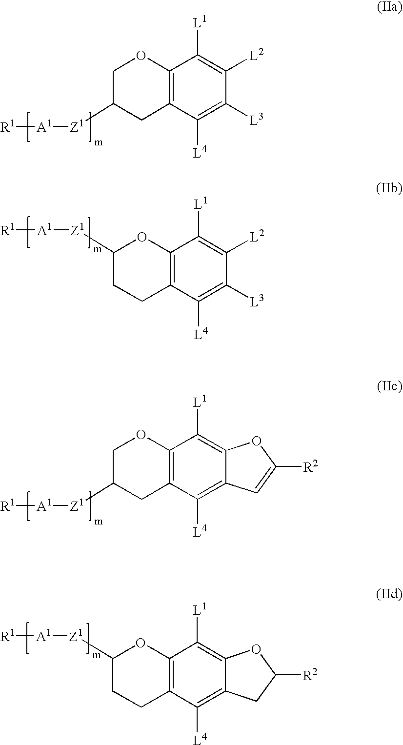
C1C([Z1][A1][R1])CC2=C(O1)C([L1])=C([L2])C([L3])=C2[L4].C1([Z1][A1][R1])CCC2=C(O1)C([L1])=C([L2])C([L3])=C2[L4].C1C([Z1][A1][R1])CC2=C(O1)C([L1])=C1C(=C2[L4])C=C([R2])O1.C1([Z1][A1][R1])CCC2=C(O1)C([L1])=C1C(=C2[L4])CC([R2])O1
